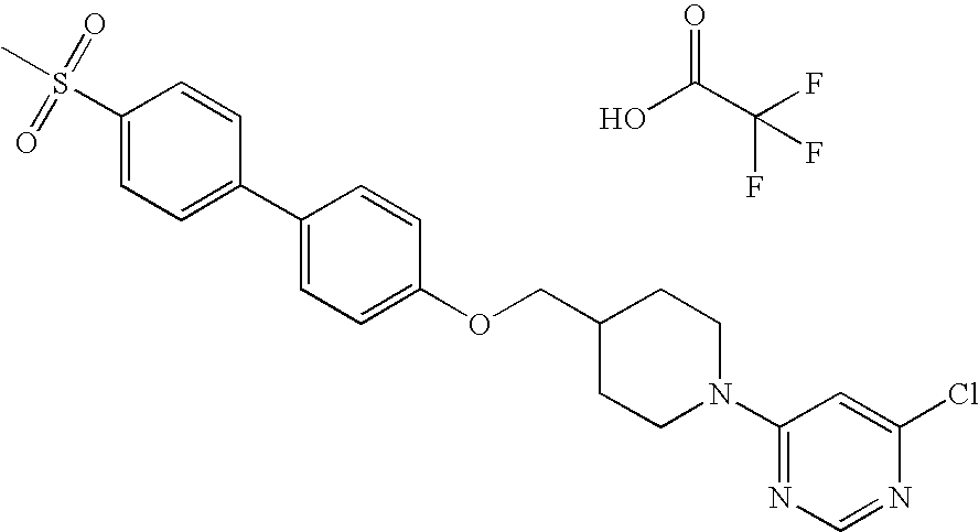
S(C1=CC=C(C2=CC=C(OCC3CCN(C4=NC=NC(Cl)=C4)CC3)C=C2)C=C1)(C)(=O)=O.OC(C(F)(F)F)=O
